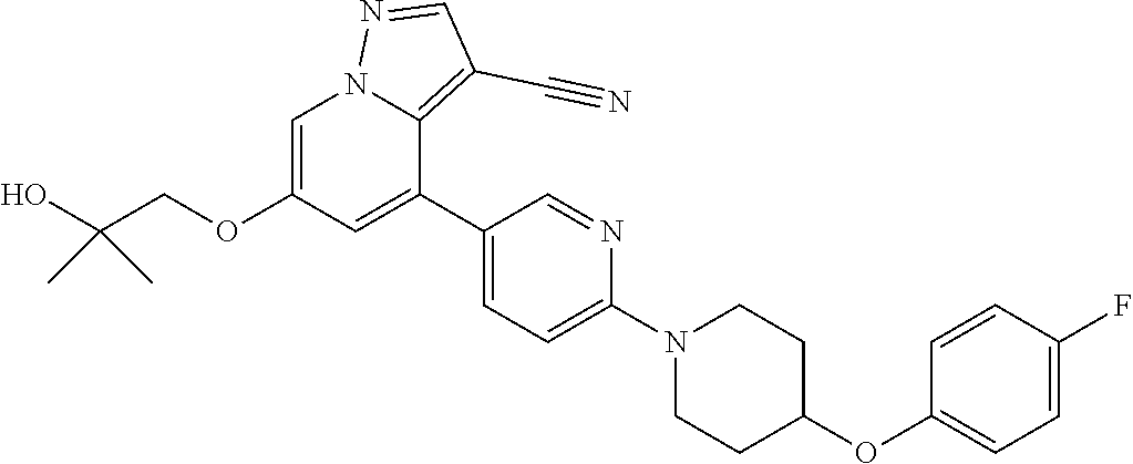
C1=C(OCC(O)(C)C)C=C(C2=CC=C(N3CCC(OC4=CC=C(F)C=C4)CC3)N=C2)C2=C(C#N)C=NN12
